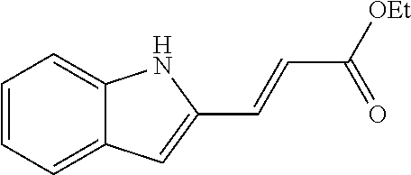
C1=CC=C2C(=C1)NC(C=CC([OEt])=O)=C2
